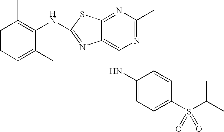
N1=C(C)N=C2C(=C1NC1=CC=C(S(C(C)C)(=O)=O)C=C1)N=C(NC1=C(C)C=CC=C1C)S2
